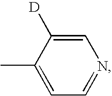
C1=C([D])C(C)=CC=N1
